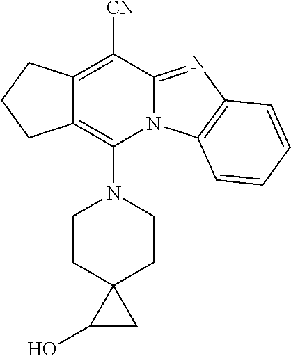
C12=C([CN])C3=NC4=C(N3C(N3CCC5(CC3)C(O)C5)=C1CCC2)C=CC=C4
